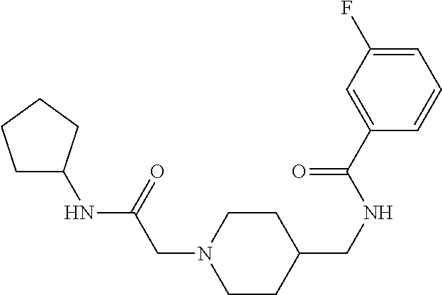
C1CC(CNC(C2=CC(F)=CC=C2)=O)CCN1CC(NC1CCCC1)=O
